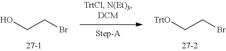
OCCBr.[TrtO]CCBr
